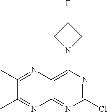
ClC1=NC(N2CC(F)C2)=C2C(=N1)N=C(C)C(C)=N2
